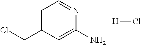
C1=C(CCl)C=C(N)N=C1.[H]Cl
